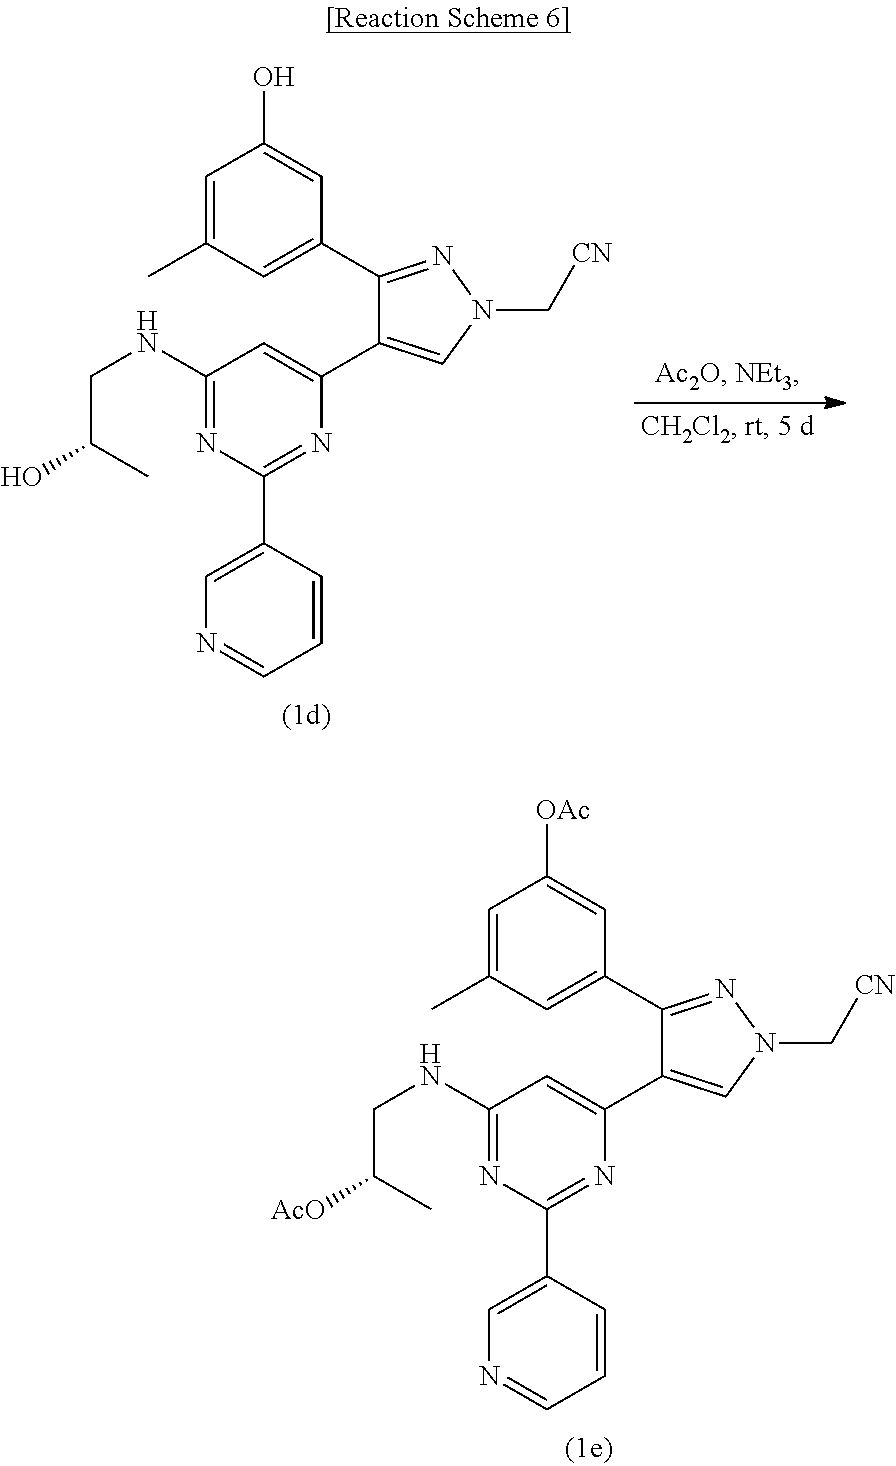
C1=C(C)C=C(C2=NN(C[CN])C=C2C2=CC(NCC(O)C)=NC(C3=CN=CC=C3)=N2)C=C1O.C1=C(C)C=C(C2=NN(C[CN])C=C2C2=CC(NCC([AcO])C)=NC(C3=CN=CC=C3)=N2)C=C1[OAc]
